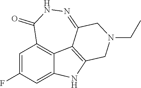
C1=C(F)C=C2C3=C1C(=O)NN=C1C3=C(CN(CC)C1)N2
